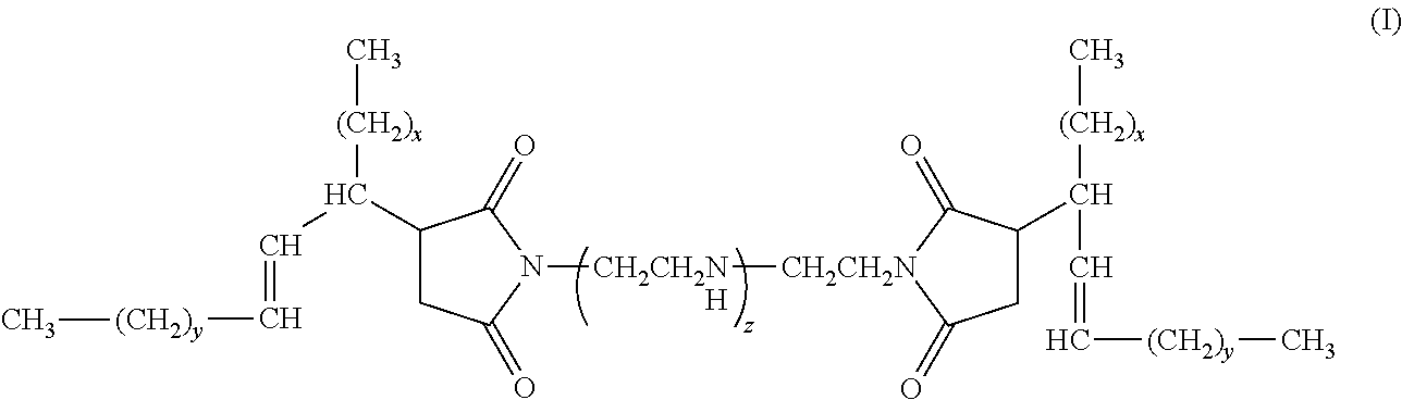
C1(C(C=C[(CH2)y]C)[(CH2)x]C)CC(=O)N([CH2CH2N][CH2CH2N]2C(=O)C(C(C=C[(CH2)y]C)[(CH2)x]C)CC2=O)C1=O.[H]
